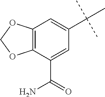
C12=C(C(C(=O)N)=CC(C(C)(C)C)=C1)OCO2
